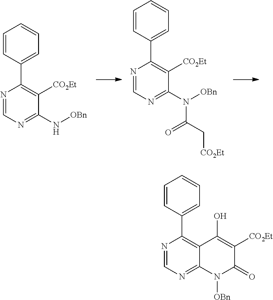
N1=CN=C(N[OBn])C([CO2Et])=C1C1=CC=CC=C1.N1=CN=C(N([OBn])C(C[CO2Et])=O)C([CO2Et])=C1C1=CC=CC=C1.N1=CN=C2C(=C1C1=CC=CC=C1)C(O)=C([CO2Et])C(=O)N2[OBn]
